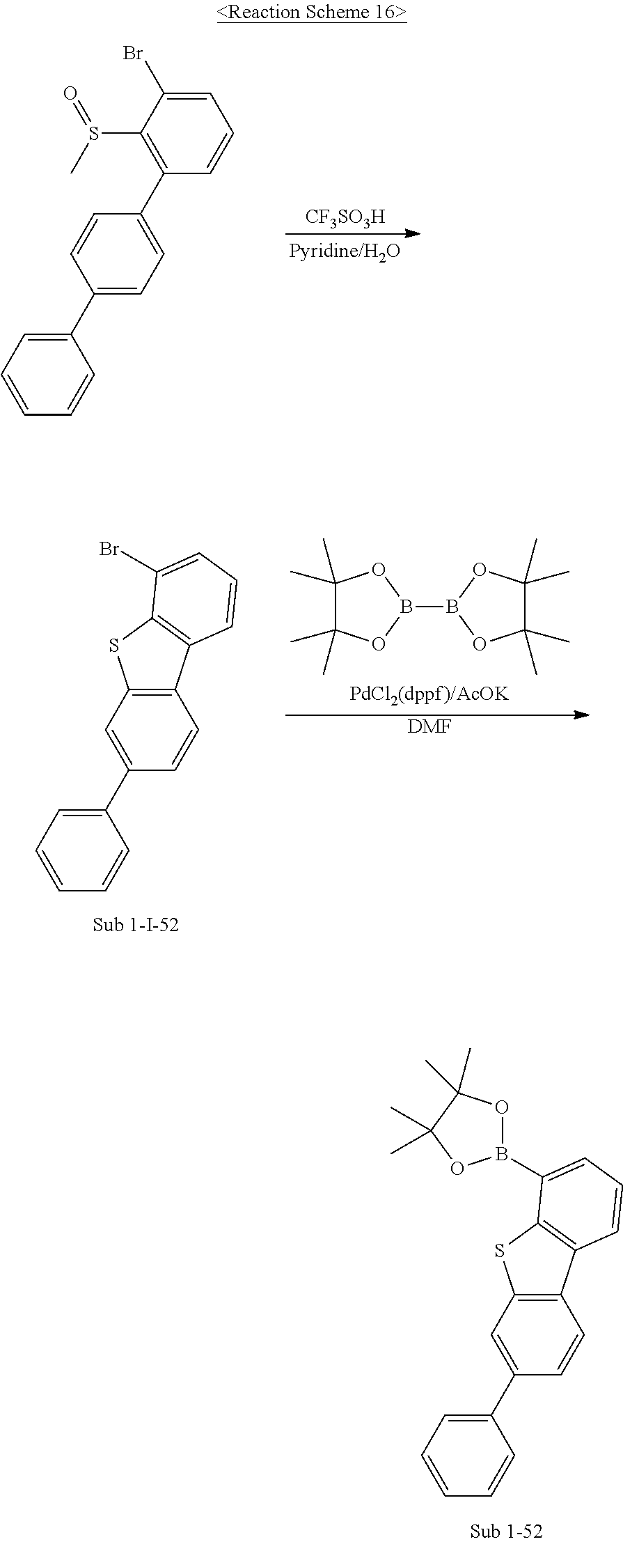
C12=C(C=C(C3=CC=CC=C3)C=C1)SC1=C2C=CC=C1B1OC(C)(C)C(C)(C)O1.C12=C(C=C(C3=CC=CC=C3)C=C1)SC1=C2C=CC=C1Br.C1(C)(C)C(C)(C)OB(B2OC(C)(C)C(C)(C)O2)O1.[DMF].[CF3SO3H].C1(S(C)=O)=C(C2=CC=C(C3=CC=CC=C3)C=C2)C=CC=C1Br
